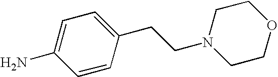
C1=CC(CCN2CCOCC2)=CC=C1N
